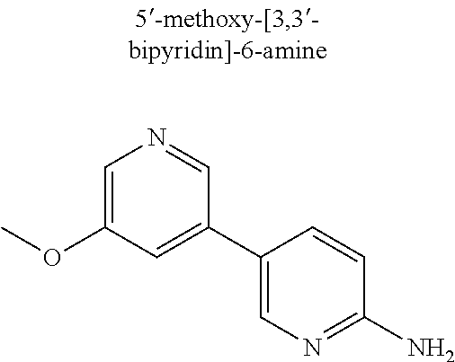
COC1=CN=CC(C2=CN=C(N)C=C2)=C1
